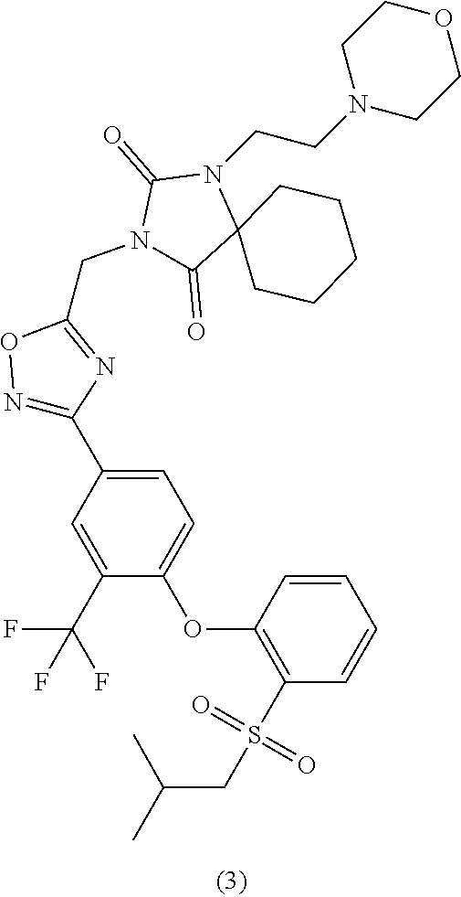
C1(=O)N(CCN2CCOCC2)C2(C(=O)N1CC1=NC(C3=CC=C(OC4=C(S(CC(C)C)(=O)=O)C=CC=C4)C(C(F)(F)F)=C3)=NO1)CCCCC2
